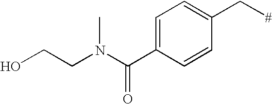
C1=C(C(N(C)CCO)=O)C=CC(C[#])=C1
